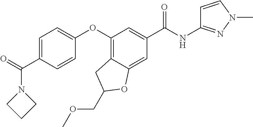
C1=C(C(=O)N2CCC2)C=CC(OC2=C3C(=CC(C(NC4=NN(C)C=C4)=O)=C2)OC(COC)C3)=C1
